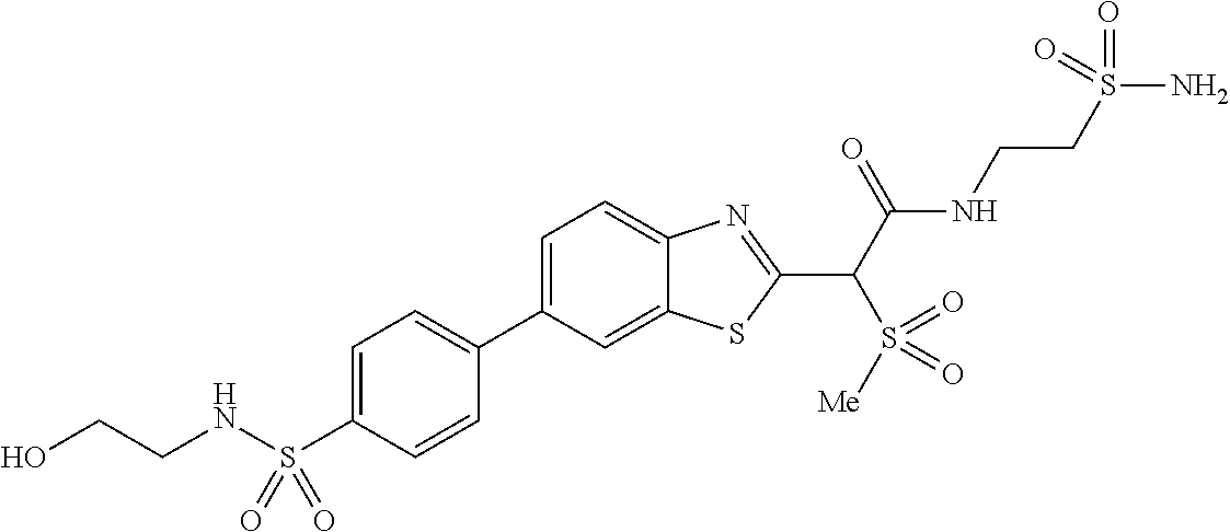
C1(C2=CC=C(S(NCCO)(=O)=O)C=C2)=CC=C2C(=C1)SC(C(C(NCCS(N)(=O)=O)=O)S(=O)([Me])=O)=N2
